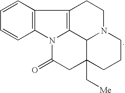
C12=C(C=CC=C1)C1=C3N2C(=O)CC2(C[Me])C3N(CC1)CCC2
